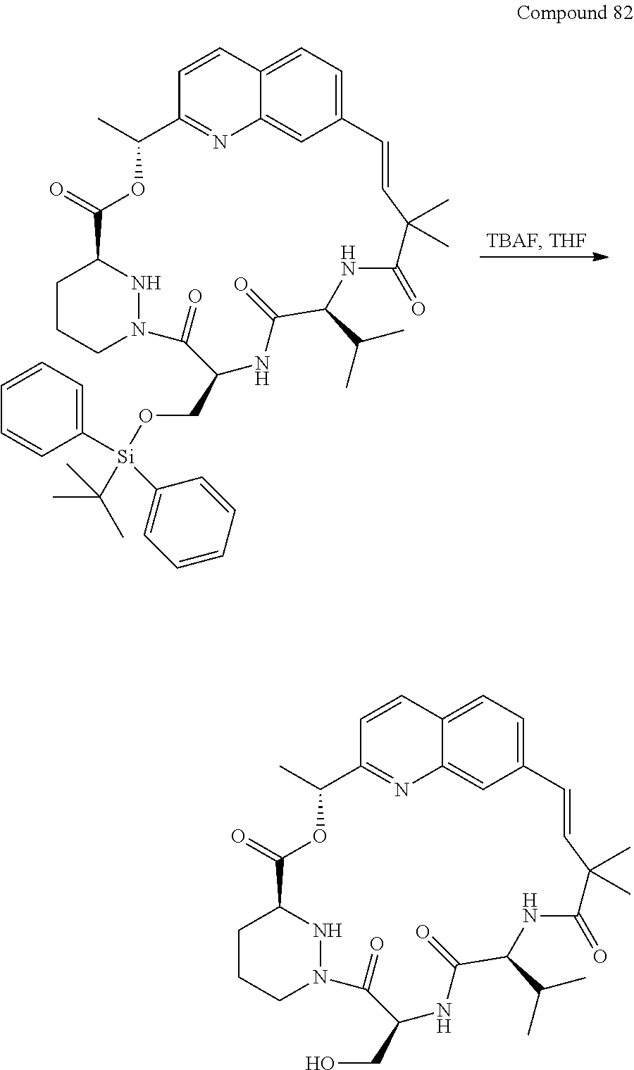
C12=CC=C3C(=C1)N=C(C=C3)C(C)OC(=O)C1CCCN(N1)C(=O)C(CO[Si](C1=CC=CC=C1)(C1=CC=CC=C1)C(C)(C)C)NC(=O)C(C(C)C)NC(=O)C(C)(C)C=C2.C12=CC=C3C(=C1)N=C(C=C3)C(C)OC(=O)C1CCCN(N1)C(=O)C(CO)NC(=O)C(C(C)C)NC(=O)C(C)(C)C=C2
